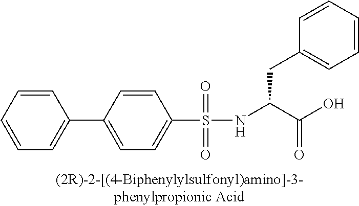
C1=C(C2=CC=C(S(NC(C(O)=O)CC3=CC=CC=C3)(=O)=O)C=C2)C=CC=C1
